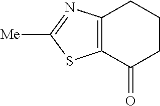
C12=C(C(=O)CCC1)SC([Me])=N2
